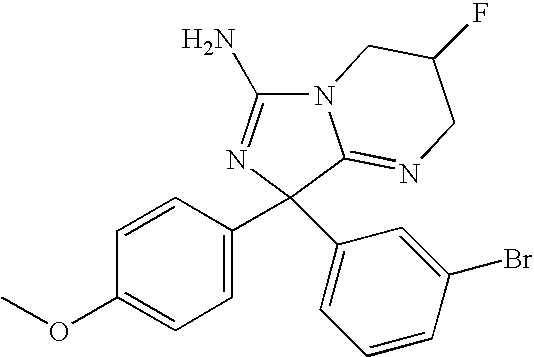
N12C(N)=NC(C3=CC=C(OC)C=C3)(C3=CC=CC(Br)=C3)C1=NCC(F)C2
